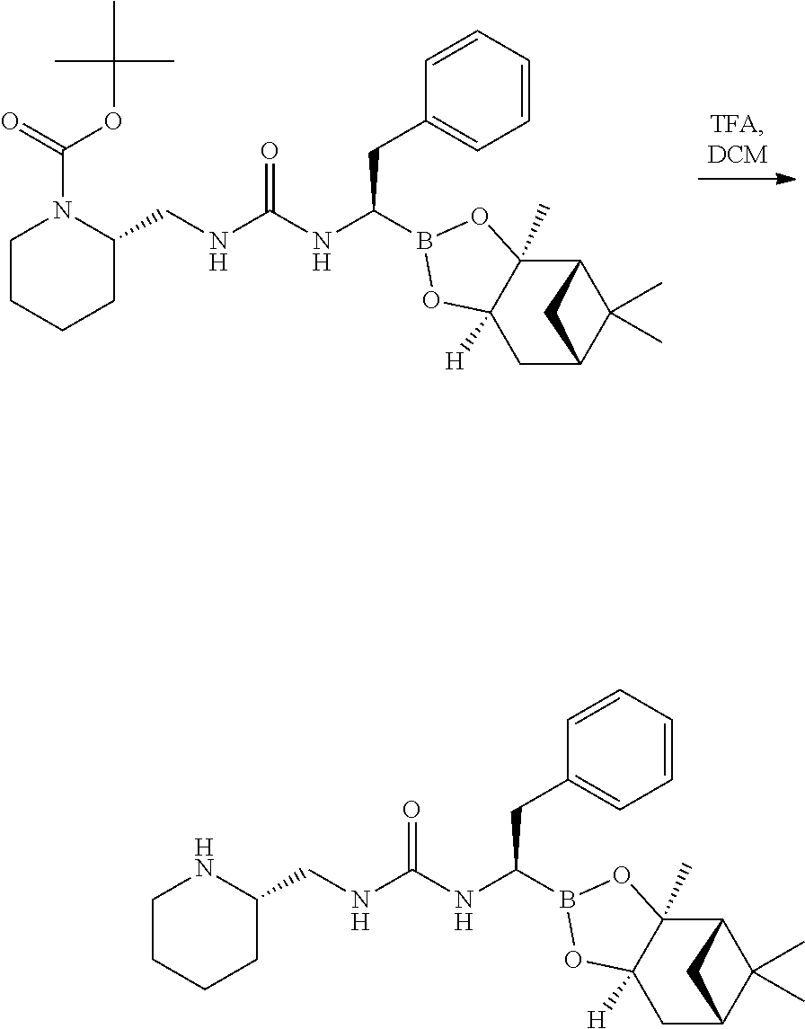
O1C2([H])CC3C(C)(C)C(C2(C)OB1C(NC(NCC1N(C(=O)OC(C)(C)C)CCCC1)=O)CC1=CC=CC=C1)C3.O1C2([H])CC3C(C)(C)C(C2(C)OB1C(NC(NCC1NCCCC1)=O)CC1=CC=CC=C1)C3
